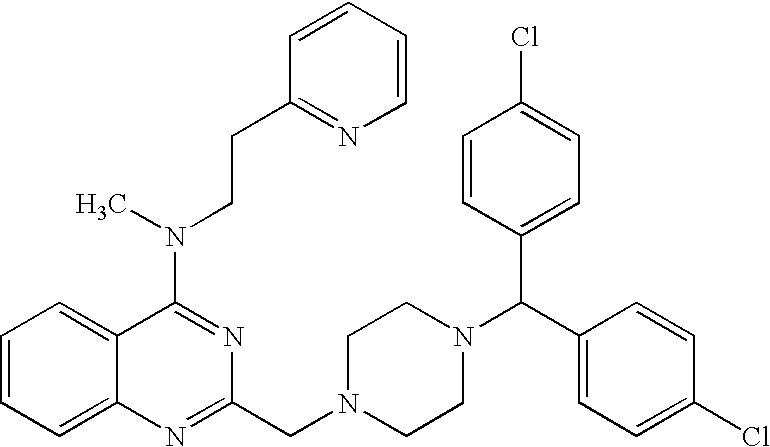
C1(N(CCC2=NC=CC=C2)C)=NC(CN2CCN(C(C3=CC=C(Cl)C=C3)C3=CC=C(Cl)C=C3)CC2)=NC2=CC=CC=C12
